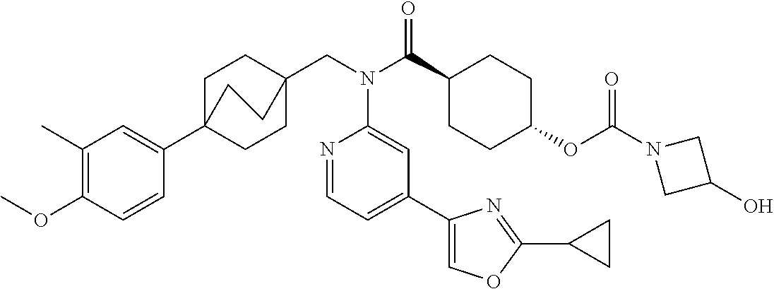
C1(C)=C(OC)C=CC(C23CCC(CN(C(C4CCC(OC(N5CC(O)C5)=O)CC4)=O)C4=CC(C5=COC(C6CC6)=N5)=CC=N4)(CC2)CC3)=C1
